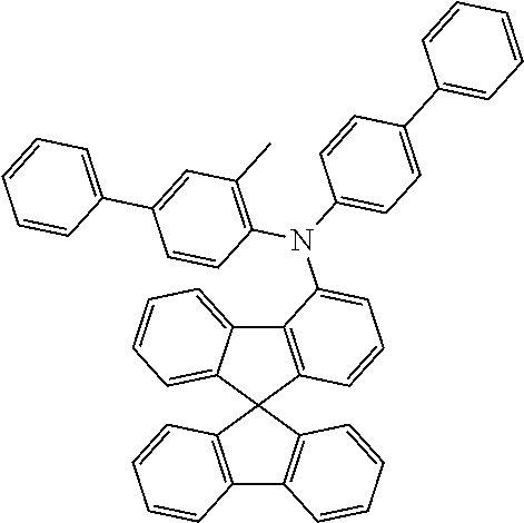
C12=C(C3(C4=CC=CC=C14)C1=C(C4=C3C=CC=C4)C=CC=C1)C=CC=C2N(C1=CC=C(C2=CC=CC=C2)C=C1)C1=C(C)C=C(C2=CC=CC=C2)C=C1
